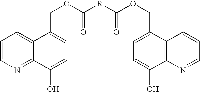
C1=CN=C2C(=C1)C(COC(=O)[R]C(=O)OCC1=CC=C(O)C3=C1C=CC=N3)=CC=C2O
